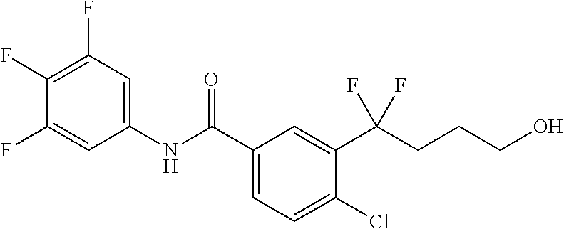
C1(NC(C2=CC=C(Cl)C(C(CCCO)(F)F)=C2)=O)=CC(F)=C(F)C(F)=C1
